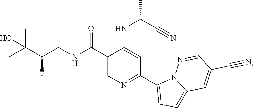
C1(C(NCC(C(C)(C)O)F)=O)=CN=C(C2=CC=C3N2N=CC(C#N)=C3)C=C1NC(C#N)C
